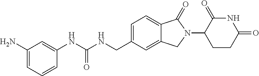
C1(N)=CC=CC(NC(NCC2=CC=C3C(=C2)CN(C2CCC(=O)NC2=O)C3=O)=O)=C1
